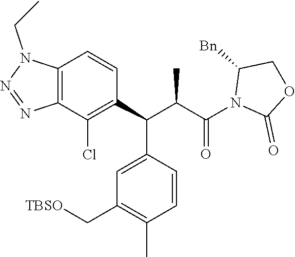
C1=C(C(C(C(=O)N2C(=O)OCC2[Bn])C)C2=C(Cl)C3=C(C=C2)N(CC)N=N3)C=CC(C)=C1C[TBSO]
